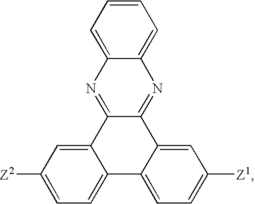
C12=CC([Z2])=CC=C1C1=CC=C([Z1])C=C1C1=NC3=CC=CC=C3N=C21
